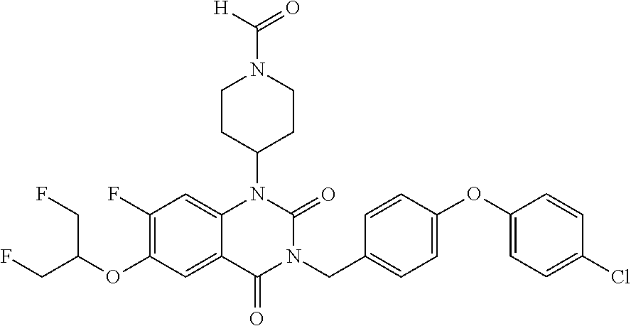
C12=CC(F)=C(OC(CF)CF)C=C1C(=O)N(CC1=CC=C(OC3=CC=C(Cl)C=C3)C=C1)C(=O)N2C1CCN(C(=O)[H])CC1
